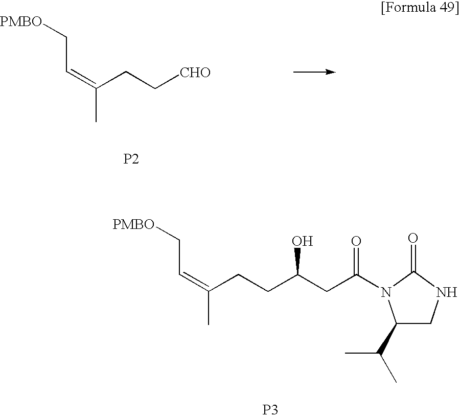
C(=C(CC[CHO])C)C[PMBO].[P2].[P3].C(=C(CCC(CC(N1C(C(C)C)CNC1=O)=O)O)C)C[PMBO]
